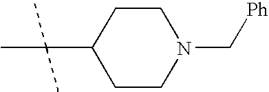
C1CN(C[Ph])CCC1C(C)(C)C
